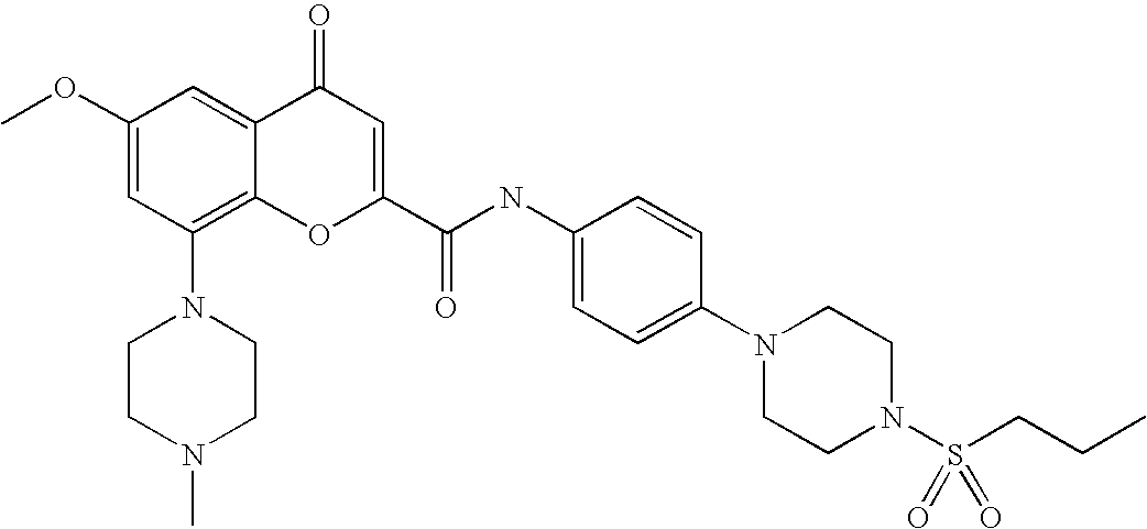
C1CN(C)CCN1C1=C2C(=CC(OC)=C1)C(=O)C=C(C(=O)NC1=CC=C(N3CCN(S(CCC)(=O)=O)CC3)C=C1)O2
